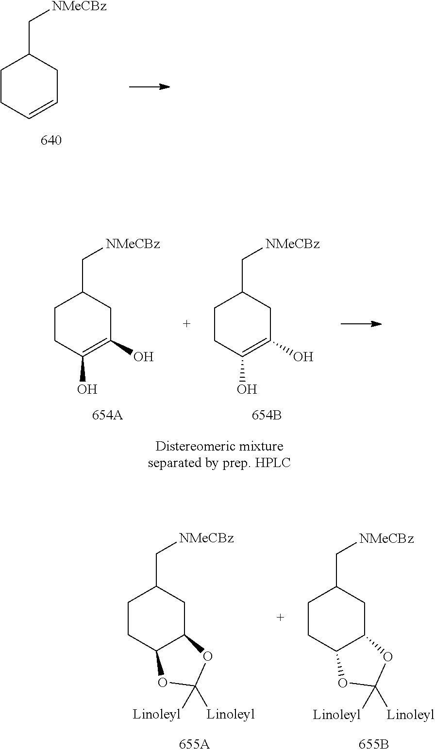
C1CC=CCC1C[NMeCBz].C1CC(O)=C(O)CC1C[NMeCBz].C1CC(O)=C(O)CC1C[NMeCBz].C1CC2C(CC1C[NMeCBz])OC([Linoleyl])([Linoleyl])O2.C1CC2C(CC1C[NMeCBz])OC([Linoleyl])([Linoleyl])O2
